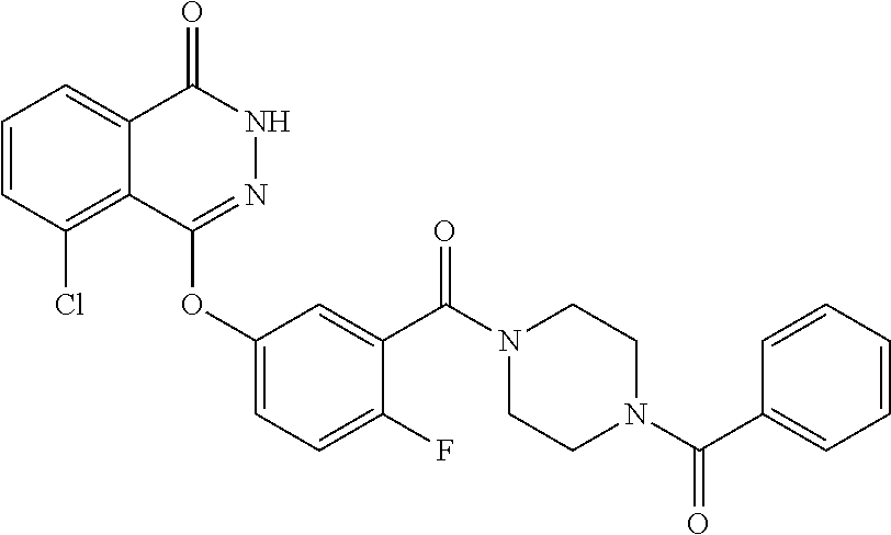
C1=CC(Cl)=C2C(=C1)C(=O)NN=C2OC1=CC=C(F)C(C(N2CCN(C(C3=CC=CC=C3)=O)CC2)=O)=C1
